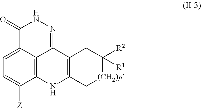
C1(=O)C2=CC=C([Z])C3=C2C(=NN1)C1=C(N3)C[(CH2)p]C([R2])([R1])C1
